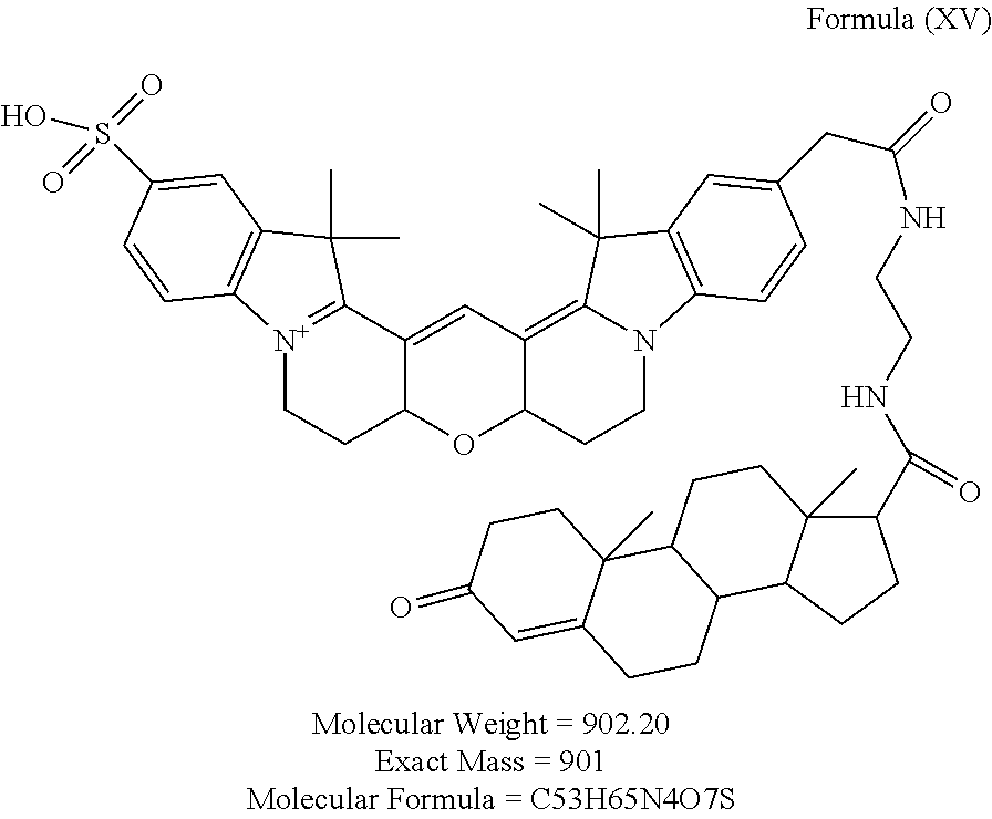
S(O)(=O)(=O)C1=CC2=C([N+]3=C(C4=CC5=C6N(CCC5OC4CC3)C3=C(C6(C)C)C=C(CC(=O)NCCNC(C4C5(C)C(CC4)C4C(CC5)C5(C)C(=CC(=O)CC5)CC4)=O)C=C3)C2(C)C)C=C1
